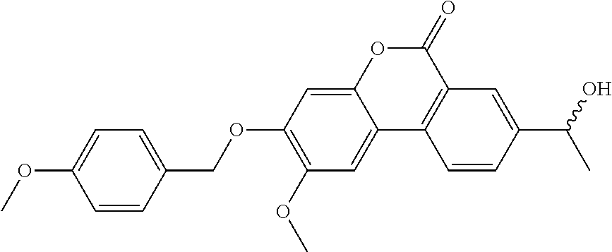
C1=CC(COC2=C(OC)C=C3C(=C2)OC(=O)C2=C3C=CC(C(C)O)=C2)=CC=C1OC
